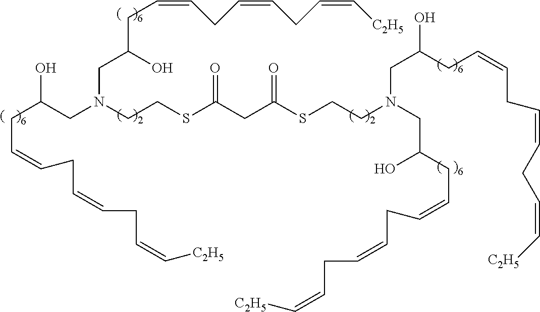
C(CN(CC(O)CC=CCC=CCC=C[C2H5])CCSC(CC(=O)SCCN(CC(O)CC=CCC=CCC=C[C2H5])CC(O)CC=CCC=CCC=C[C2H5])=O)(CC=CCC=CCC=C[C2H5])O
